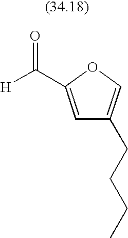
C1=C(C([H])=O)OC=C1CCCC
